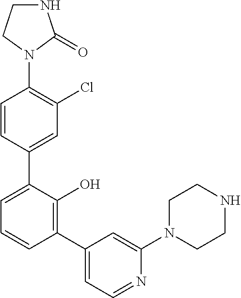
C1(N2C(=O)NCC2)=C(Cl)C=C(C2=CC=CC(C3=CC=NC(N4CCNCC4)=C3)=C2O)C=C1
